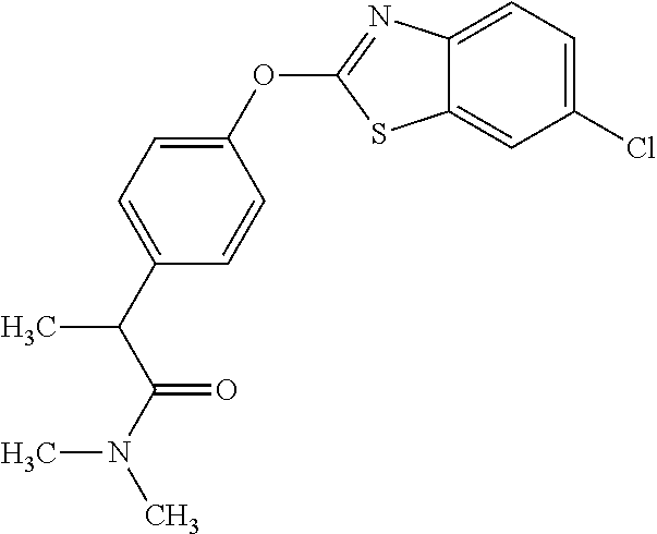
C12=CC(Cl)=CC=C1N=C(OC1=CC=C(C(C(N(C)C)=O)C)C=C1)S2
